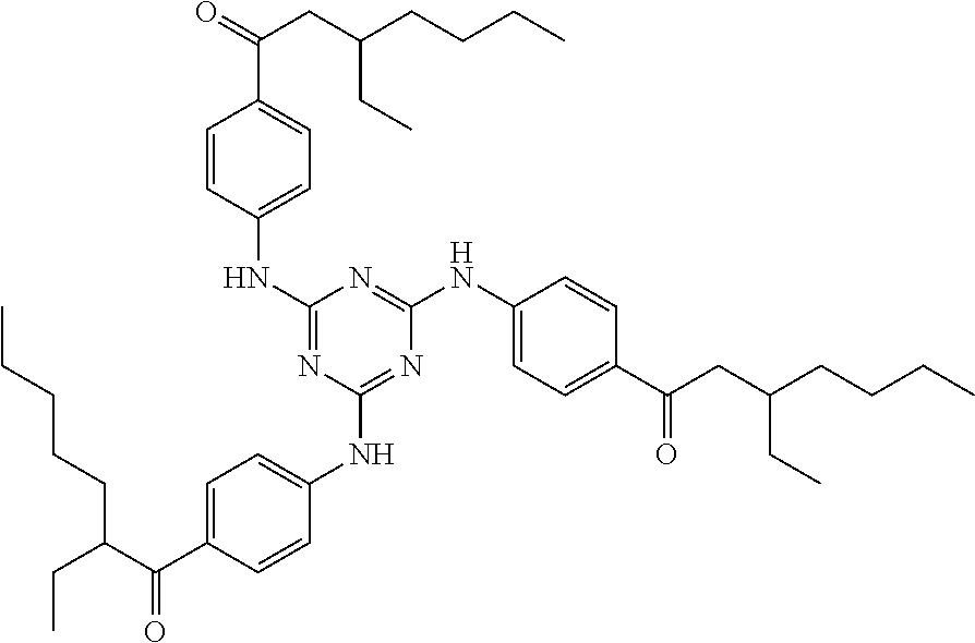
C1=CC(NC2=NC(NC3=CC=C(C(C(CC)CCCCC)=O)C=C3)=NC(NC3=CC=C(C(CC(CCCC)CC)=O)C=C3)=N2)=CC=C1C(=O)CC(CCCC)CC
